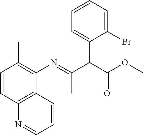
C1(Br)=CC=CC=C1C(C(OC)=O)C(=NC1=C(C)C=CC2=C1C=CC=N2)C
